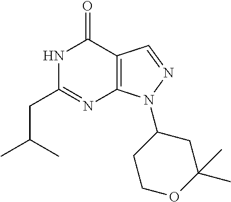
N1C(CC(C)C)=NC2=C(C1=O)C=NN2C1CCOC(C)(C)C1
